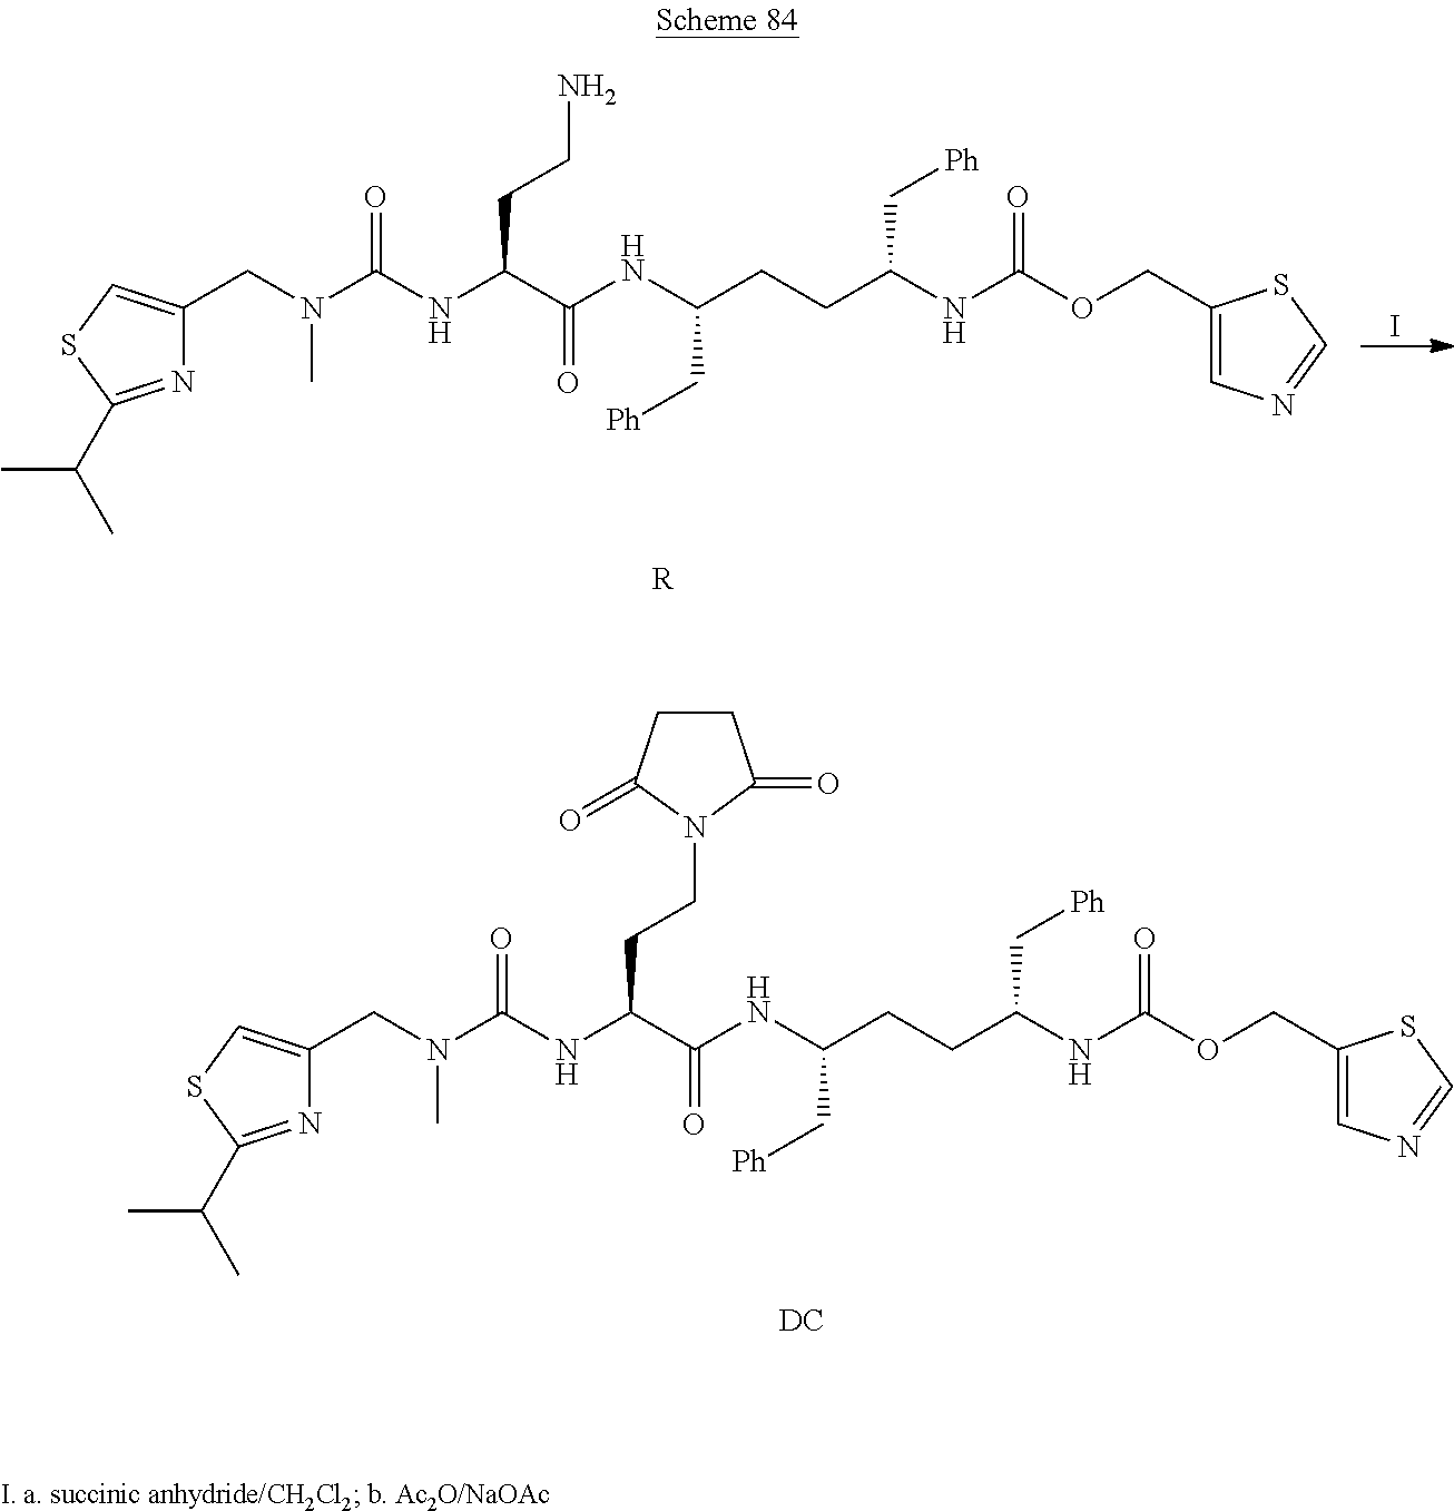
N1=C(C(C)C)SC=C1CN(C(NC(C(NC(CCC(NC(OCC1=CN=CS1)=O)C[Ph])C[Ph])=O)CCN1C(=O)CCC1=O)=O)C.[DC].N1=C(C(C)C)SC=C1CN(C(NC(C(NC(CCC(NC(OCC1=CN=CS1)=O)C[Ph])C[Ph])=O)CCN)=O)C.[R].I
